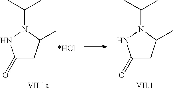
C1(=O)CC(C)N(C(C)C)N1.C1(=O)CC(C)N(C(C)C)N1
